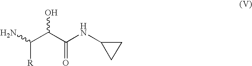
C(C(NC1CC1)=O)(C(N)[R])O
